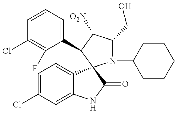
C1=CC=C(C2C([O2N])C(CO)N(C3CCCCC3)C23C2=CC=C(Cl)C=C2NC3=O)C(F)=C1Cl
